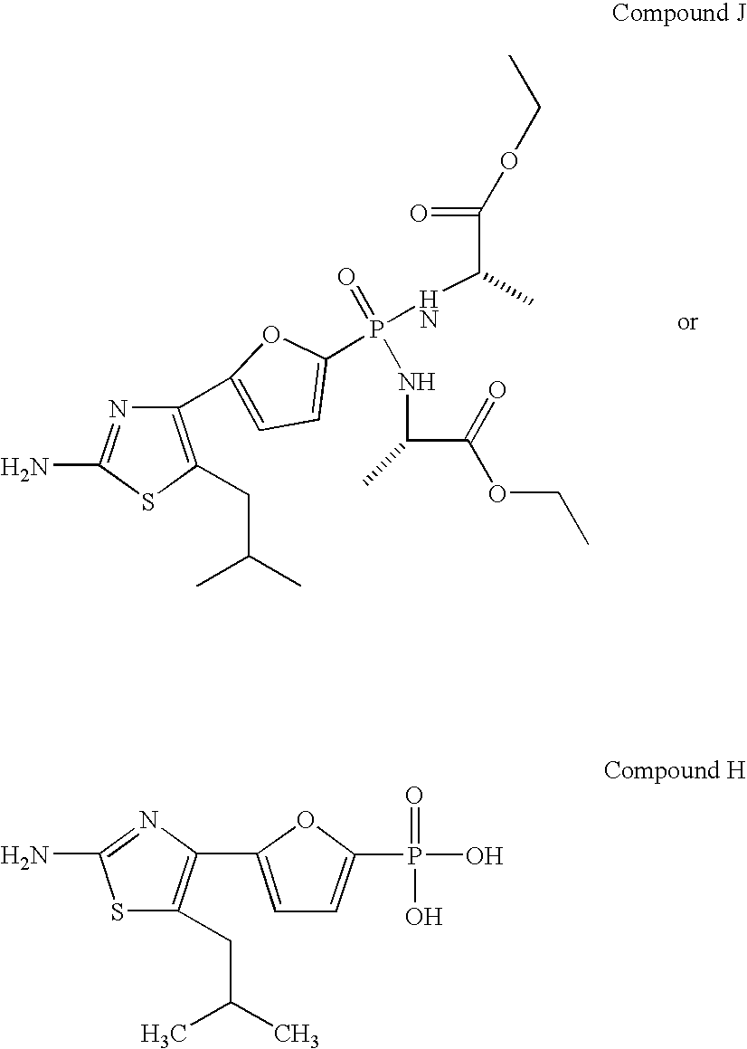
C1(C2=CC=C(P(=O)(NC(C(=O)OCC)C)NC(C(=O)OCC)C)O2)=C(CC(C)C)SC(N)=N1.S1C(CC(C)C)=C(C2=CC=C(P(O)(=O)O)O2)N=C1N
